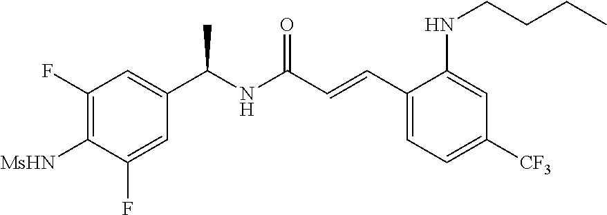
C1=C(C(C)NC(=O)C=CC2=CC=C([CF3])C=C2NCCCC)C=C(F)C([MsHN])=C1F
